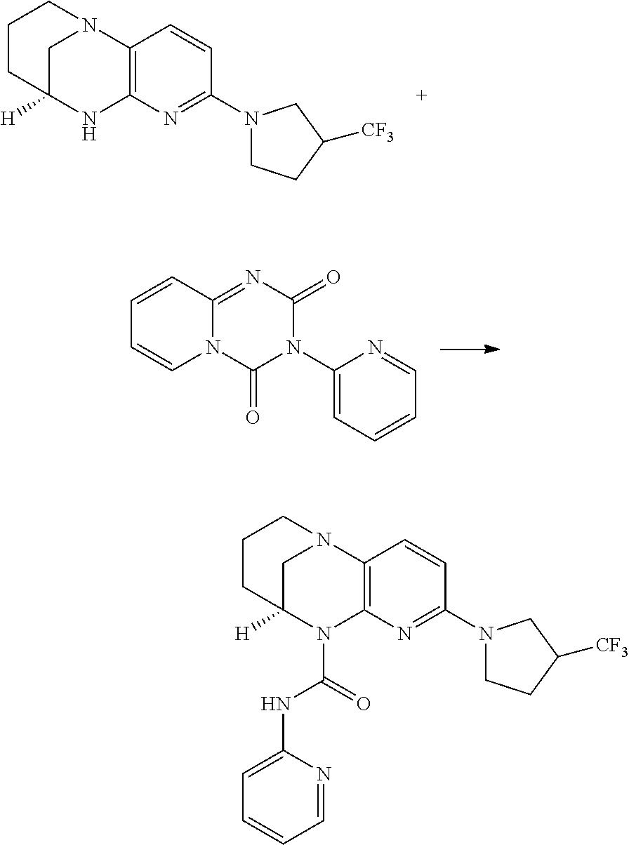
C12=NC(=O)N(C3=CC=CC=N3)C(=O)N1C=CC=C2.C12=C(N=C(N3CCC([CF3])C3)C=C1)NC1([H])CN2CCC1.C12=C(N=C(N3CCC([CF3])C3)C=C1)N(C(=O)NC1=CC=CC=N1)C1([H])CN2CCC1
